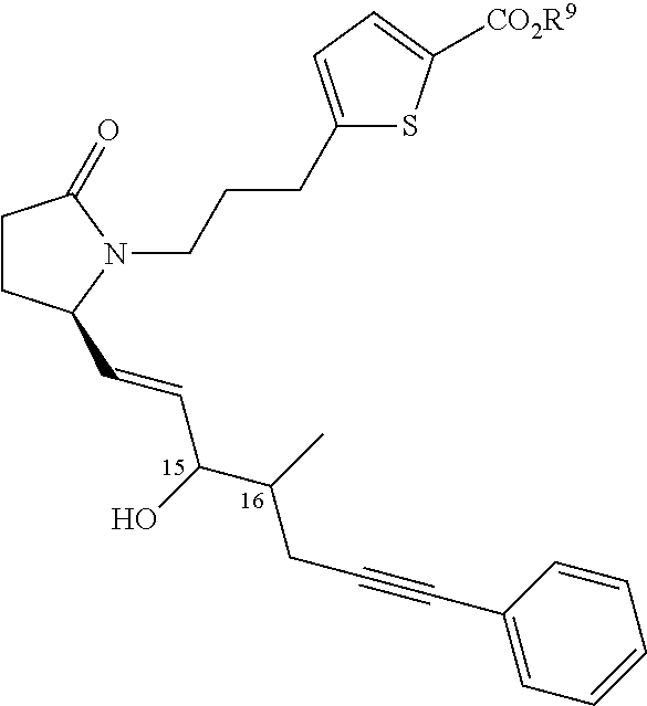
C1CC(C=CC(C(C)CC#CC2=CC=CC=C2)O)N(CCCC2=CC=C([CO2R9])S2)C1=O
